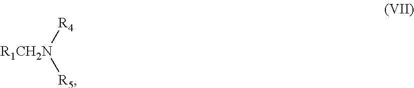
[R4][R1CH2N][R5]
